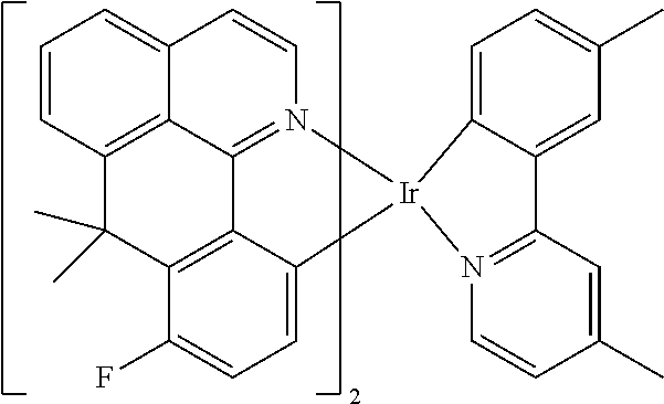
C12=CC=CC3=C1C1=N(C=C2)[Ir]2(C4=CC=C(F)C(=C14)C3(C)C)N1=C(C=C(C)C=C1)C1=CC(C)=CC=C21
